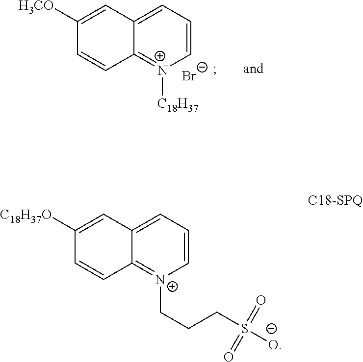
C12=[N+]([C18H37])C=CC=C1C=C([H3CO])C=C2.[Br-].C12=[N+](CCCS([O-])(=O)=O)C=CC=C1C=C([C18H37O])C=C2
